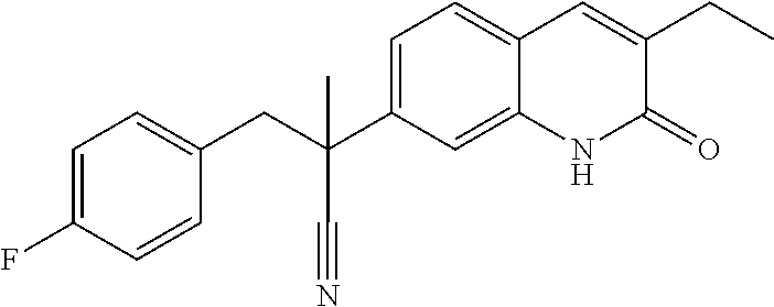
C1=CC(F)=CC=C1CC(C#N)(C1=CC=C2C(=C1)NC(=O)C(CC)=C2)C
